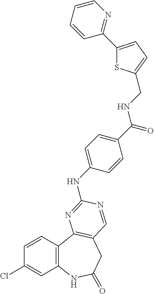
C1(Cl)=CC2=C(C=C1)C1=C(CC(=O)N2)C=NC(NC2=CC=C(C(=O)NCC3=CC=C(C4=NC=CC=C4)S3)C=C2)=N1
